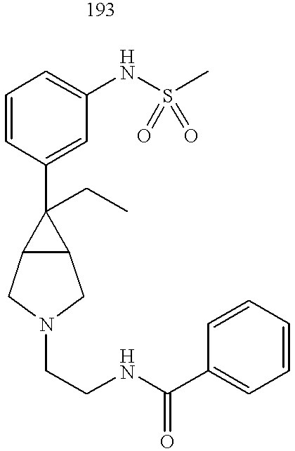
C1=CC(C2(CC)C3C2CN(CCNC(C2=CC=CC=C2)=O)C3)=CC(NS(C)(=O)=O)=C1
